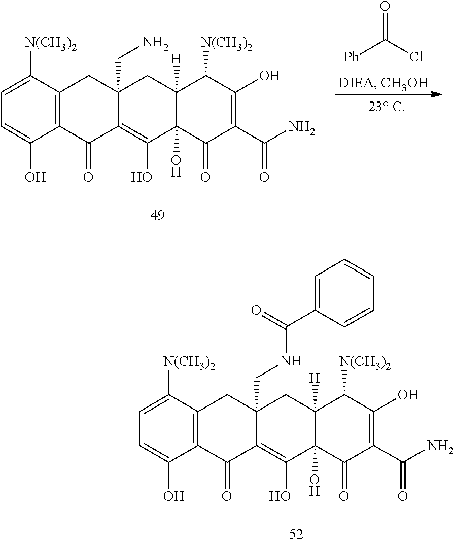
C1([N(CH3)2])=CC=C(O)C2=C1CC1(CNC(C3=CC=CC=C3)=O)C(=C(O)C3(O)C([H])(C1)C([N(CH3)2])C(O)=C(C(N)=O)C3=O)C2=O.C1([N(CH3)2])=CC=C(O)C2=C1CC1(CN)C(=C(O)C3(O)C([H])(C1)C([N(CH3)2])C(O)=C(C(N)=O)C3=O)C2=O.[Ph]C(Cl)=O
